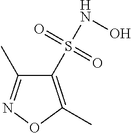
C1(S(NO)(=O)=O)=C(C)ON=C1C
